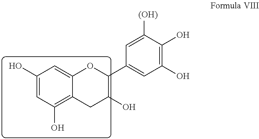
C1(O)=CC(O)=C2C(=C1)OC(C1=CC(O)=C(O)C([(OH)])=C1)C(O)C2
